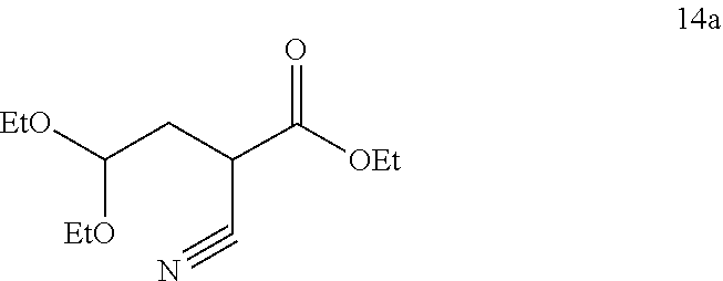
C(#N)C(CC([EtO])[EtO])C(=O)[OEt]
